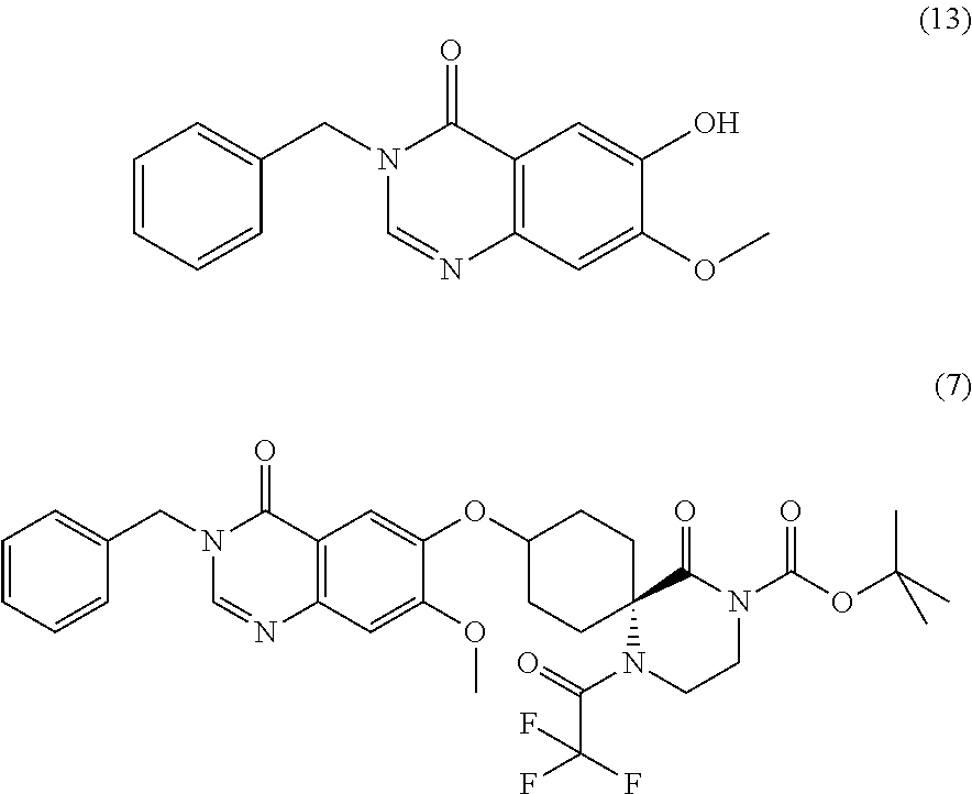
C1=CC=CC(CN2C=NC3=C(C2=O)C=C(O)C(OC)=C3)=C1.C1=CC=CC(CN2C=NC3=C(C2=O)C=C(OC2CCC4(CC2)N(C(=O)C(F)(F)F)CCN(C(OC(C)(C)C)=O)C4=O)C(OC)=C3)=C1
